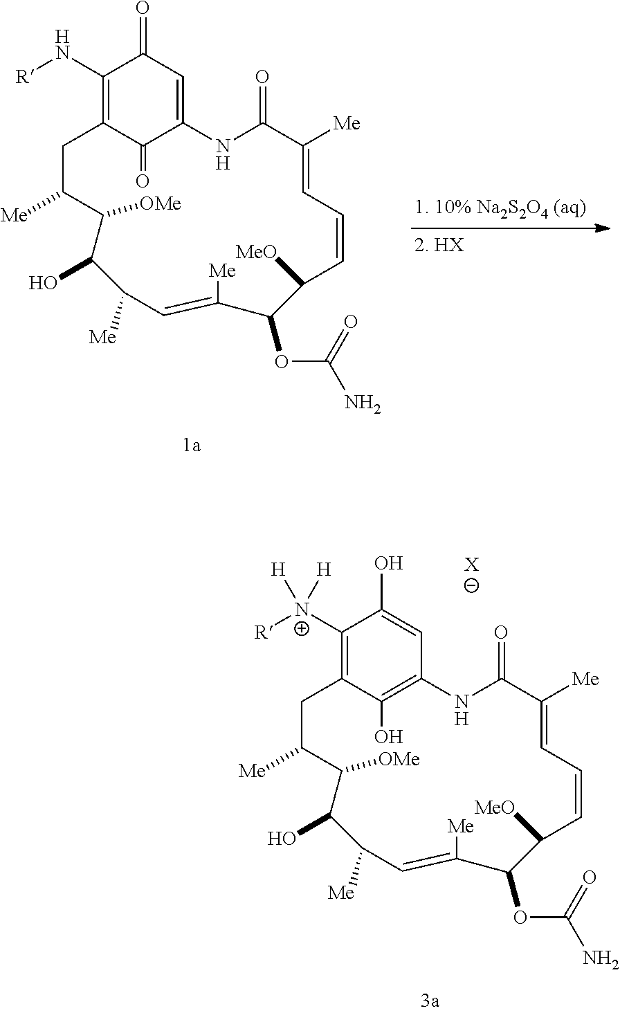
C1(N[R])=C2C(=O)C(=CC1=O)NC(=O)C([Me])=CC=CC([MeO])C(OC(=O)N)C([Me])=CC([Me])C(O)C([OMe])C([Me])C2.C1([N+]([R])([H])[H])=C2C(O)=C(C=C1O)NC(=O)C([Me])=CC=CC([MeO])C(OC(=O)N)C([Me])=CC([Me])C(O)C([OMe])C([Me])C2.[X]
